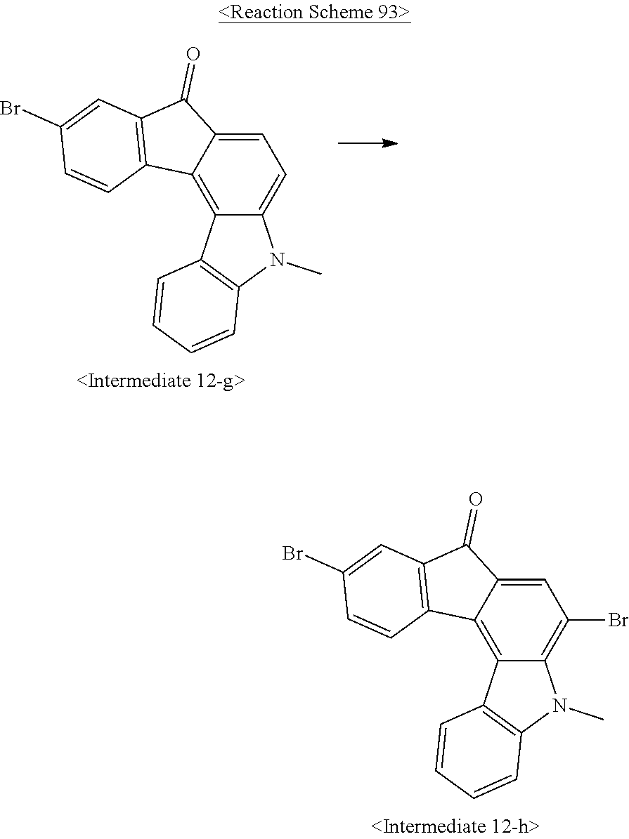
C12=C3C(=C(Br)C=C1C(=O)C1=C2C=CC(Br)=C1)N(C)C1=C3C=CC=C1.C12=C3C(=CC=C1C(=O)C1=C2C=CC(Br)=C1)N(C)C1=C3C=CC=C1
